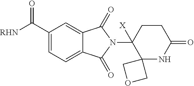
C1(C([RHN])=O)=CC=C2C(=C1)C(=O)N(C1([X])C3(NC(=O)CC1)COC3)C2=O
